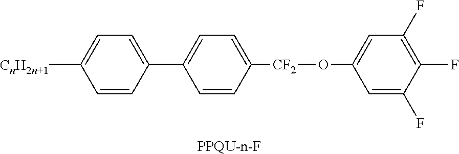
[PPQU-n-F].C1=C([CnH2n+1])C=CC(C2=CC=C([CF2]OC3=CC(F)=C(F)C(F)=C3)C=C2)=C1
